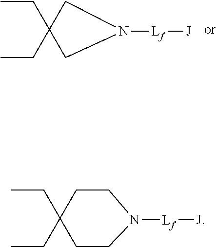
C(C1(CC)CN([Lf][J])C1)C.C(C1(CC)CCN([Lf][J])CC1)C
